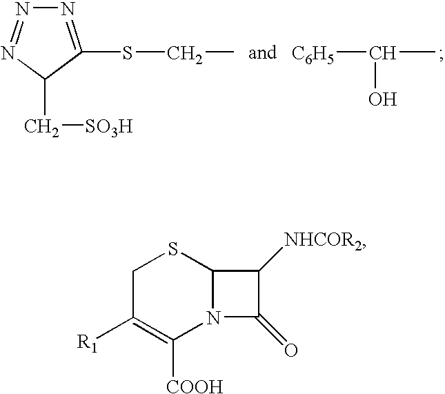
N1=C(SCC)C(C[SO3H])N=N1.[C6H5]C(O)C.C1C([R1])=C([COOH])N2C(S1)C([NHCOR2])C2=O
